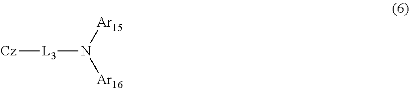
[Ar15]N([Ar16])[L3][Cz]
